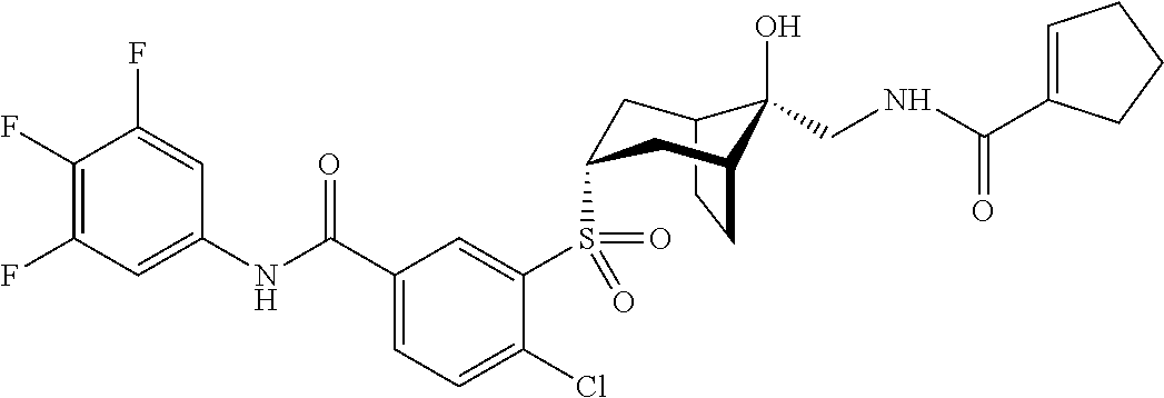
C1(F)=C(F)C=C(NC(C2=CC=C(Cl)C(S(=O)(=O)C3CC4C(O)(CNC(=O)C5=CCCC5)C(CC4)C3)=C2)=O)C=C1F
